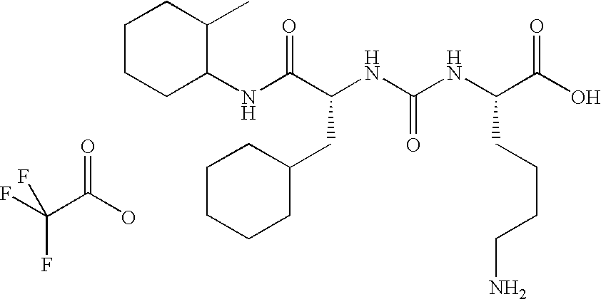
FC(C(O)=O)(F)F.N(C(C(NC(NC(C(O)=O)CCCCN)=O)CC1CCCCC1)=O)C1C(C)CCCC1
